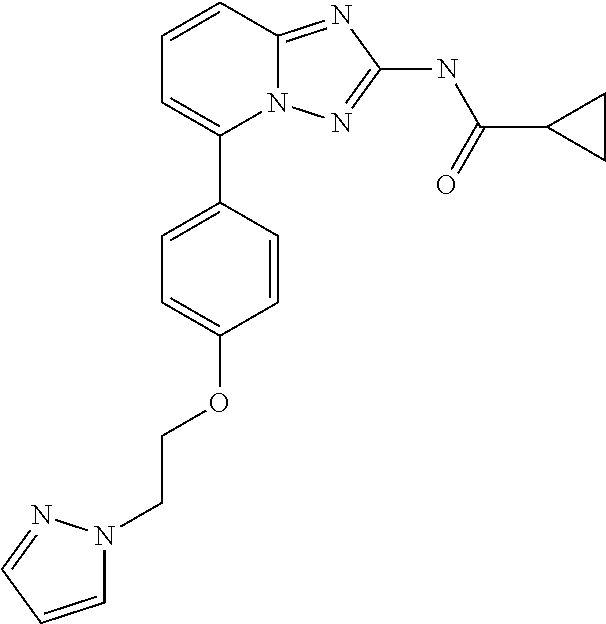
C1=CC2=NC(NC(C3CC3)=O)=NN2C(C2=CC=C(OCCN3C=CC=N3)C=C2)=C1
